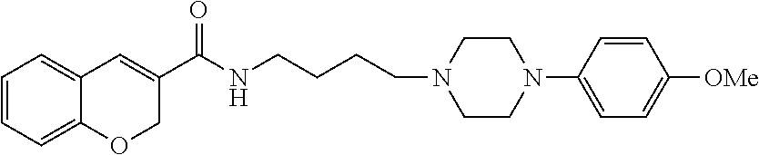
C1=CC=C2C(=C1)C=C(C(NCCCCN1CCN(C3=CC=C([OMe])C=C3)CC1)=O)CO2
